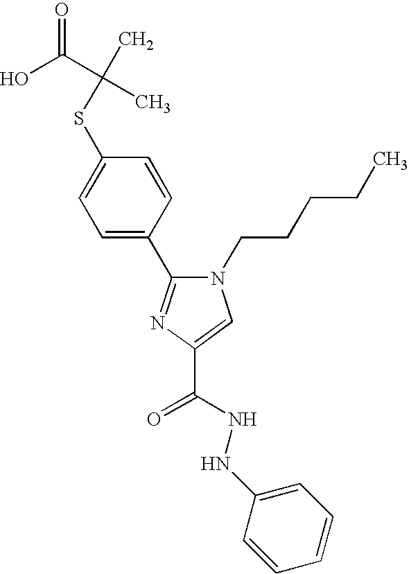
S(C1=CC=C(C2=NC(C(NNC3=CC=CC=C3)=O)=CN2CCCCC)C=C1)C(C)(C(O)=O)C
